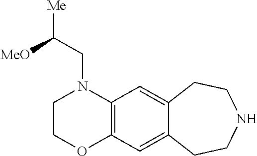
C(N1CCOC2=C1C=C1C(=C2)CCNCC1)C([Me])[MeO]
